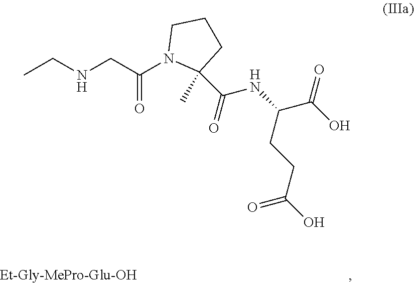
[Et-Gly-MePro-Glu-OH].CCNCC(N1C(C)(C(=O)NC(C(O)=O)CCC(O)=O)CCC1)=O
